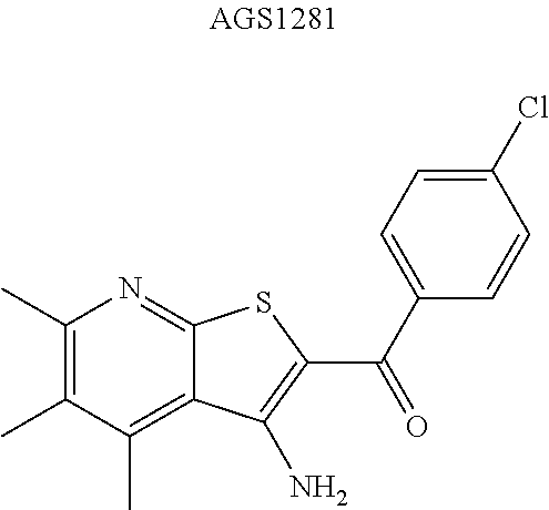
C1(C)=C(C)C(C)=C2C(=N1)SC(C(C1=CC=C(Cl)C=C1)=O)=C2N
